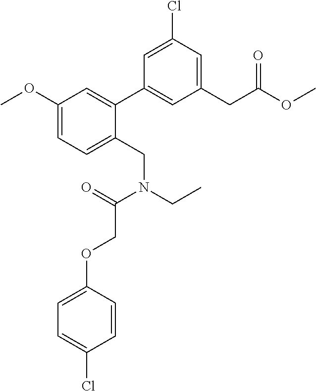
C1(CC(OC)=O)=CC(Cl)=CC(C2=CC(OC)=CC=C2CN(CC)C(=O)COC2=CC=C(Cl)C=C2)=C1
